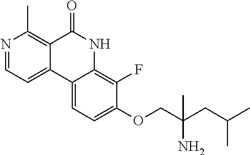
N1=CC=C2C(=C1C)C(=O)NC1=C(F)C(OCC(CC(C)C)(N)C)=CC=C21
